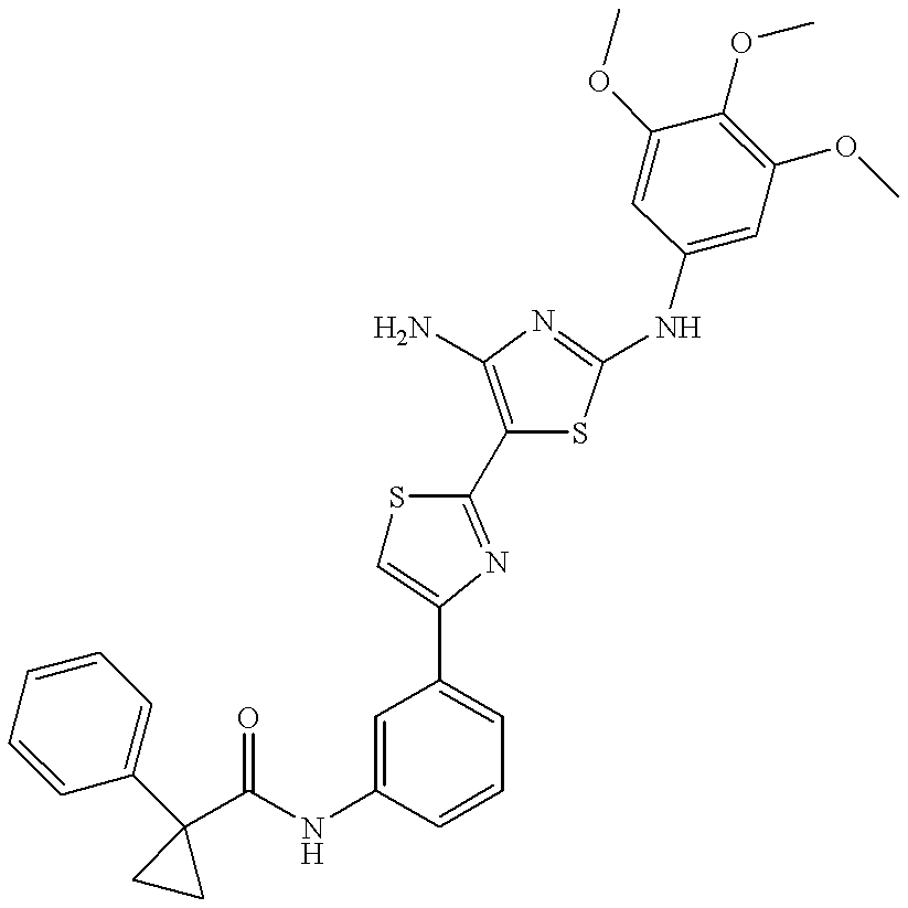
C1(C2(C(NC3=CC(C4=CSC(C5=C(N)N=C(NC6=CC(OC)=C(OC)C(OC)=C6)S5)=N4)=CC=C3)=O)CC2)=CC=CC=C1
